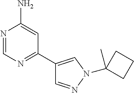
N1=CN=C(C2=CN(C3(C)CCC3)N=C2)C=C1N
